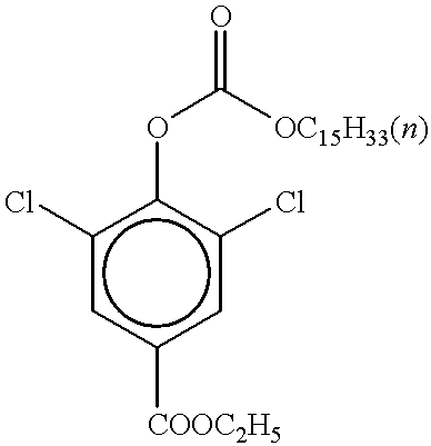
c1(Cl)cc([COOC2H5])cc(Cl)c1OC(=O)[OC15H33(n)]
